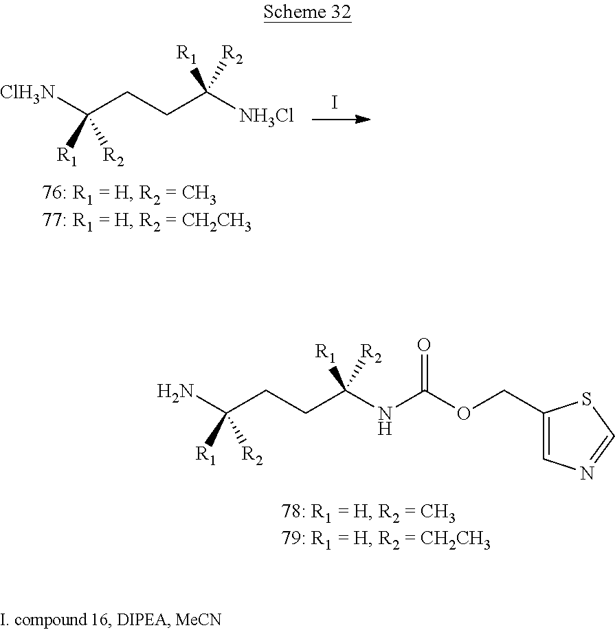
[ClH3N]C(CCC([NH3Cl])([R1])[R2])([R1])[R2].I.NC(CCC(NC(OCC1=CN=CS1)=O)([R1])[R2])([R1])[R2]
